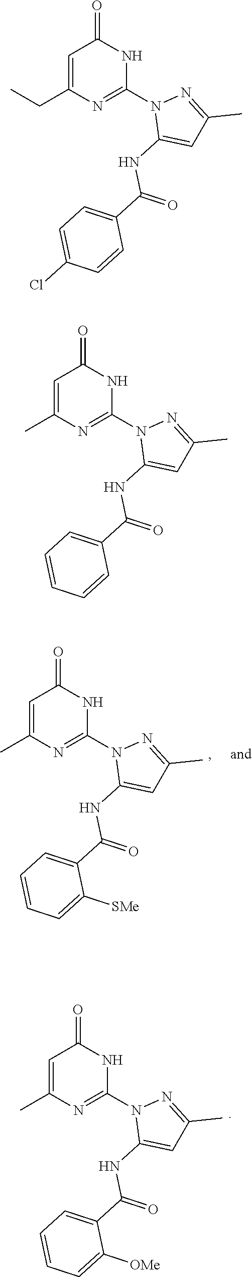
C1=C(CC)N=C(N2C(NC(C3=CC=C(Cl)C=C3)=O)=CC(C)=N2)NC1=O.C1=C(C)N=C(N2C(NC(C3=CC=CC=C3)=O)=CC(C)=N2)NC1=O.C1=C(C)N=C(N2C(NC(C3=CC=CC=C3[SMe])=O)=CC(C)=N2)NC1=O.C1=C(C)N=C(N2C(NC(C3=CC=CC=C3[OMe])=O)=CC(C)=N2)NC1=O
